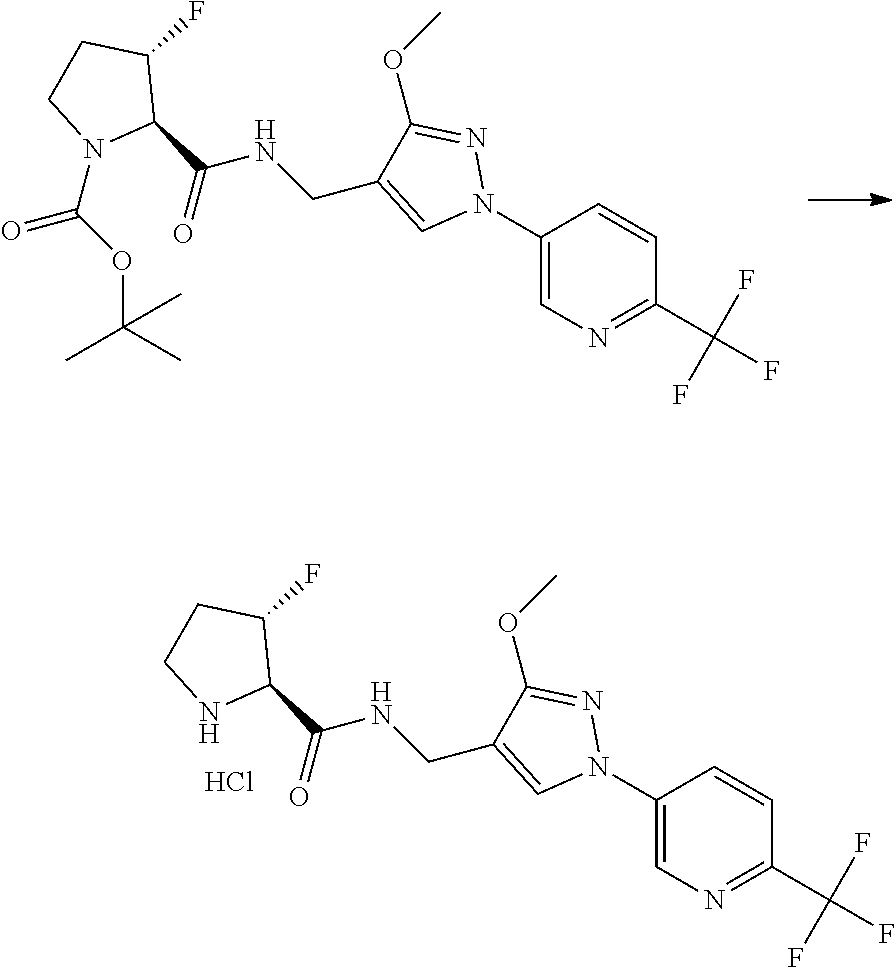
C1CC(F)C(C(NCC2=CN(C3=CN=C(C(F)(F)F)C=C3)N=C2OC)=O)N1C(=O)OC(C)(C)C.C1CC(F)C(C(NCC2=CN(C3=CN=C(C(F)(F)F)C=C3)N=C2OC)=O)N1.Cl
